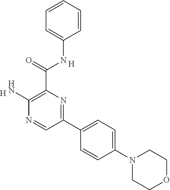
C1=CC=CC=C1NC(C1=C(N)N=CC(C2=CC=C(N3CCOCC3)C=C2)=N1)=O.[H].[H]
